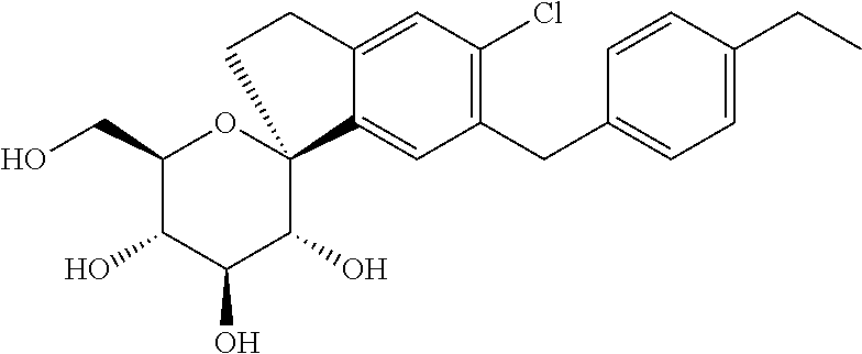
C1(CO)C(O)C(O)C(O)C2(O1)C1=CC(CC3=CC=C(CC)C=C3)=C(Cl)C=C1CC2
